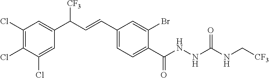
C1(Cl)=C(Cl)C(Cl)=CC(C(C=CC2=CC=C(C(=O)NNC(=O)NC[CF3])C(Br)=C2)[CF3])=C1
